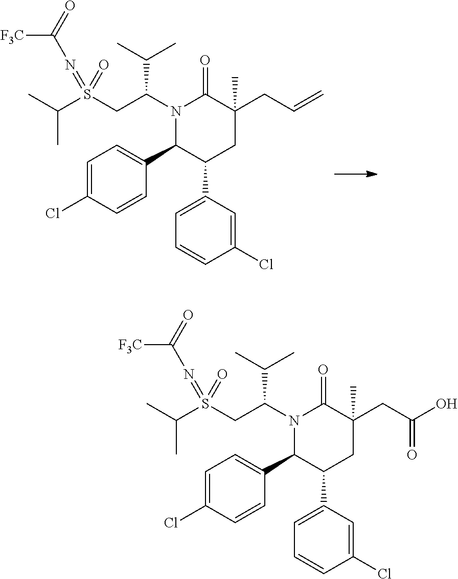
C1=C(Cl)C=CC(C2C(C3=CC=CC(Cl)=C3)CC(CC(O)=O)(C)C(=O)N2C(CS(C(C)C)(=O)=NC([F3C])=O)C(C)C)=C1.C1=C(Cl)C=CC(C2C(C3=CC=CC(Cl)=C3)CC(CC=C)(C)C(=O)N2C(CS(C(C)C)(=O)=NC(=O)[F3C])C(C)C)=C1
